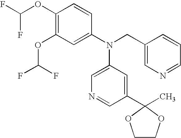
C1(OC(F)F)=C(OC(F)F)C=C(N(CC2=CN=CC=C2)C2=CN=CC(C3(C)OCCO3)=C2)C=C1
